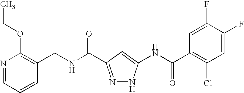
N(C(=O)C1=NNC(NC(C2=C(Cl)C=C(F)C(F)=C2)=O)=C1)CC1=C(OCC)N=CC=C1
